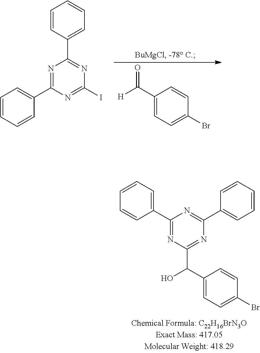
C1(C([H])=O)=CC=C(Br)C=C1.C1=CC(C2=NC(I)=NC(C3=CC=CC=C3)=N2)=CC=C1.C1(C2=CC=CC=C2)=NC(C(C2=CC=C(Br)C=C2)O)=NC(C2=CC=CC=C2)=N1
